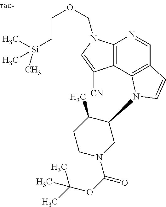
C12=C(C3=C(C=N1)C=CN3C1C(C)CCN(C(OC(C)(C)C)=O)C1)C([CN])=CN2COCC[Si](C)(C)C
